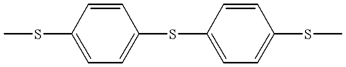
CSC1=CC=C(SC2=CC=C(SC)C=C2)C=C1
